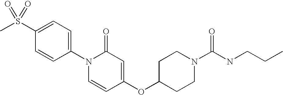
CS(C1=CC=C(N2C=CC(OC3CCN(C(NCCC)=O)CC3)=CC2=O)C=C1)(=O)=O
